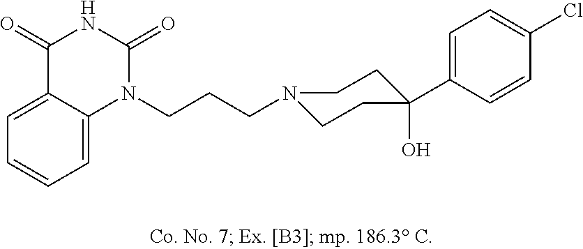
C1=C2C(=CC=C1)N(CCCN1CCC(C3=CC=C(Cl)C=C3)(O)CC1)C(=O)NC2=O
